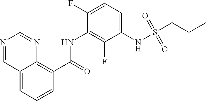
C12=CC=CC(C(=O)NC3=C(F)C(NS(CCC)(=O)=O)=CC=C3F)=C1N=CN=C2
